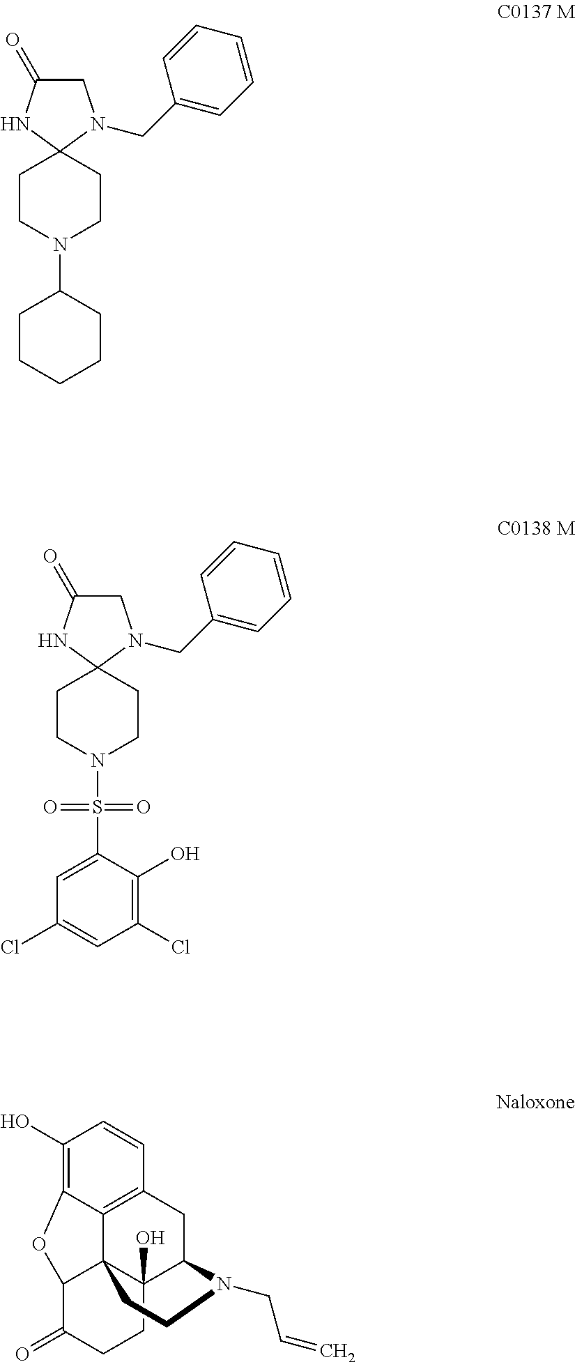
C1(O)=C2C3=C(C=C1)CC1C4(O)C3(C(C(=O)CC4)O2)CCN1CC=C.C1C(=O)NC2(CCN(C3CCCCC3)CC2)N1CC1=CC=CC=C1.C1C(=O)NC2(CCN(S(=O)(=O)C3=CC(Cl)=CC(Cl)=C3O)CC2)N1CC1=CC=CC=C1
